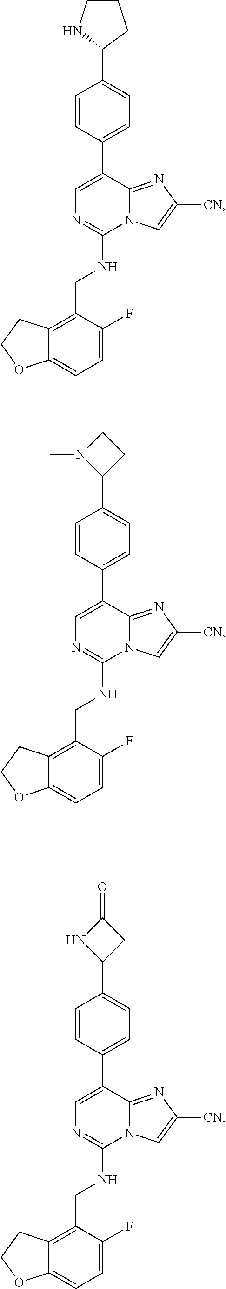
C1=C(C2=CC=C(C3CCCN3)C=C2)C2=NC([CN])=CN2C(NCC2=C3C(=CC=C2F)OCC3)=N1.C1=C(C2=CC=C(C3CCN3C)C=C2)C2=NC([CN])=CN2C(NCC2=C3C(=CC=C2F)OCC3)=N1.C1=C(C2=CC=C(C3CC(=O)N3)C=C2)C2=NC([CN])=CN2C(NCC2=C3C(=CC=C2F)OCC3)=N1
